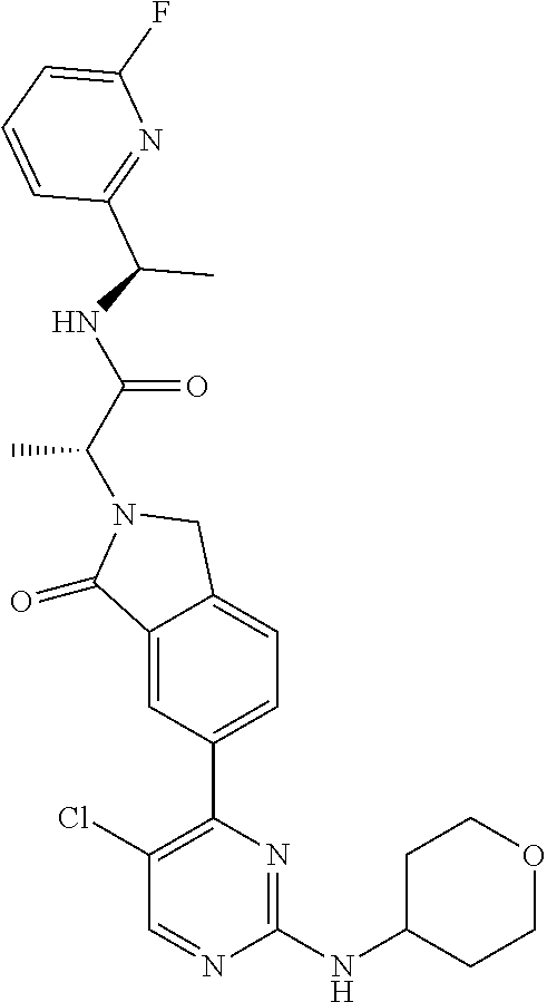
C1(=O)C2=CC(C3=C(Cl)C=NC(NC4CCOCC4)=N3)=CC=C2CN1C(C(=O)NC(C1=NC(F)=CC=C1)C)C
